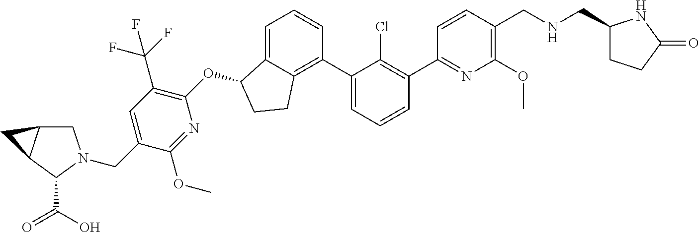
O(C1C2=CC=CC(C3=CC=CC(C4=NC(OC)=C(CNCC5CCC(=O)N5)C=C4)=C3Cl)=C2CC1)C1=C(C(F)(F)F)C=C(CN2CC3C(C2C(=O)O)C3)C(OC)=N1
